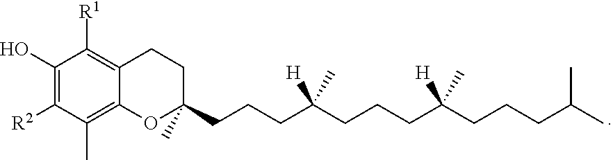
C1(O)=C([R2])C(C)=C2C(=C1[R1])CCC(CCCC(CCCC(CCCC(C)C)([H])C)([H])C)(C)O2
